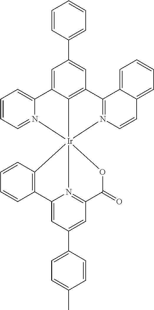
C1=C(C2=CC3=N4C(=C2)C2=C(C=CC=C2)[Ir]425(OC3=O)C3=C(C=C(C4=CC=CC=C4)C=C3C3=CC=CC=N23)C2=N5C=CC3=CC=CC=C23)C=CC(C)=C1
